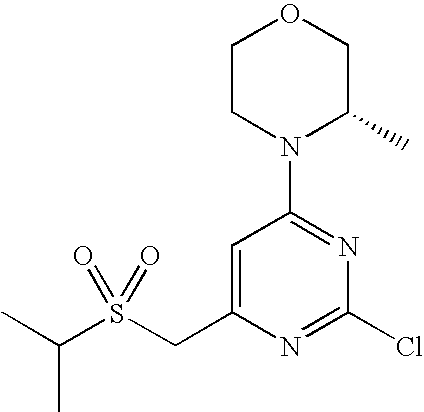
C(S(CC1=CC(N2C(C)COCC2)=NC(Cl)=N1)(=O)=O)(C)C
